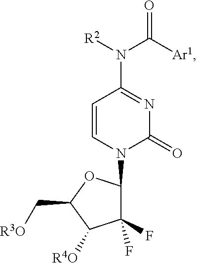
N1(C2C(F)(F)C([R4O])C(C[R3O])O2)C(=O)N=C(N([R2])C([Ar1])=O)C=C1
